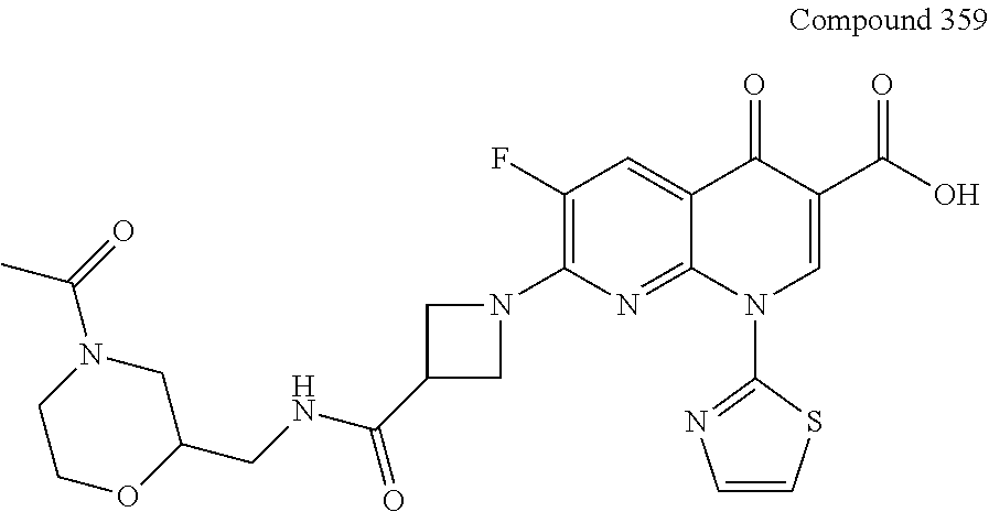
C12=CC(F)=C(N3CC(C(NCC4OCCN(C(=O)C)C4)=O)C3)N=C1N(C1=NC=CS1)C=C(C(O)=O)C2=O
